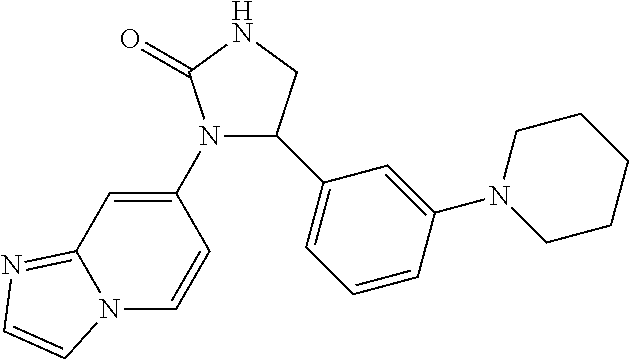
N1(C2=CC3=NC=CN3C=C2)C(C2=CC=CC(N3CCCCC3)=C2)CNC1=O
